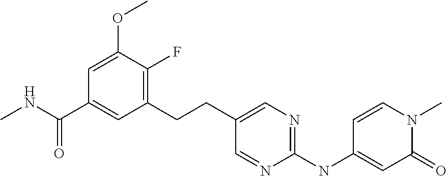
C1=C(OC)C(F)=C(CCC2=CN=C(NC3=CC(=O)N(C)C=C3)N=C2)C=C1C(NC)=O
